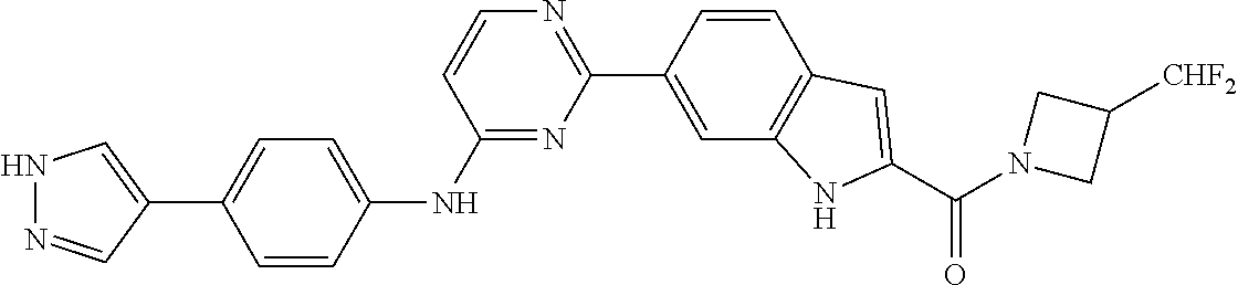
C1=CC(C2=NC=CC(NC3=CC=C(C4=CNN=C4)C=C3)=N2)=CC2=C1C=C(C(N1CC([CHF2])C1)=O)N2
